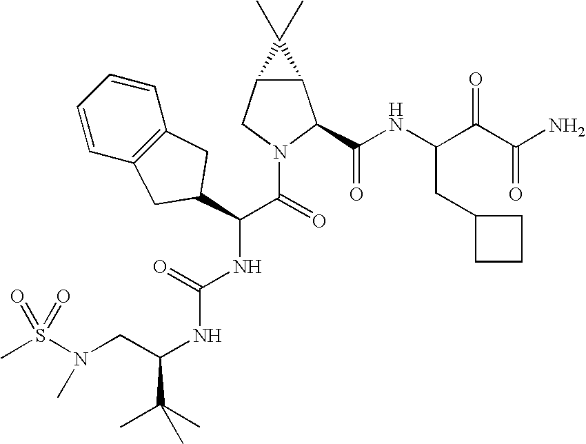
S(N(CC(NC(NC(C(=O)N1C(C(NC(C(C(N)=O)=O)CC2CCC2)=O)C2C(C1)C2(C)C)C1CC2=C(C=CC=C2)C1)=O)C(C)(C)C)C)(=O)(=O)C
